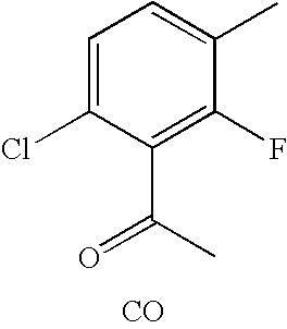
C1=C(Cl)C(C(C)=O)=C(F)C(C)=C1.[CO]
